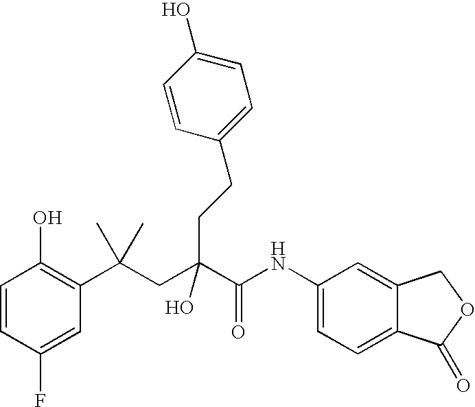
C1=CC(F)=CC(C(CC(C(NC2=CC=C3C(=C2)COC3=O)=O)(O)CCC2=CC=C(O)C=C2)(C)C)=C1O
